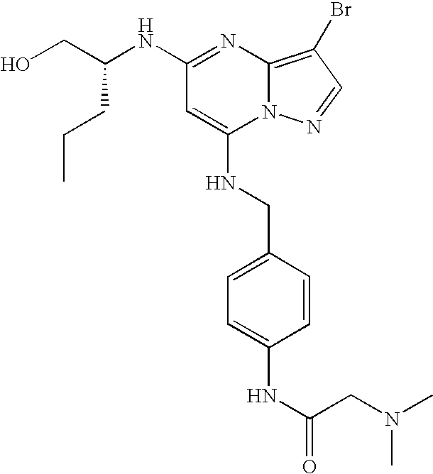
N(C1=NC2=C(Br)C=NN2C(NCC2=CC=C(NC(=O)CN(C)C)C=C2)=C1)C(CO)CCC
